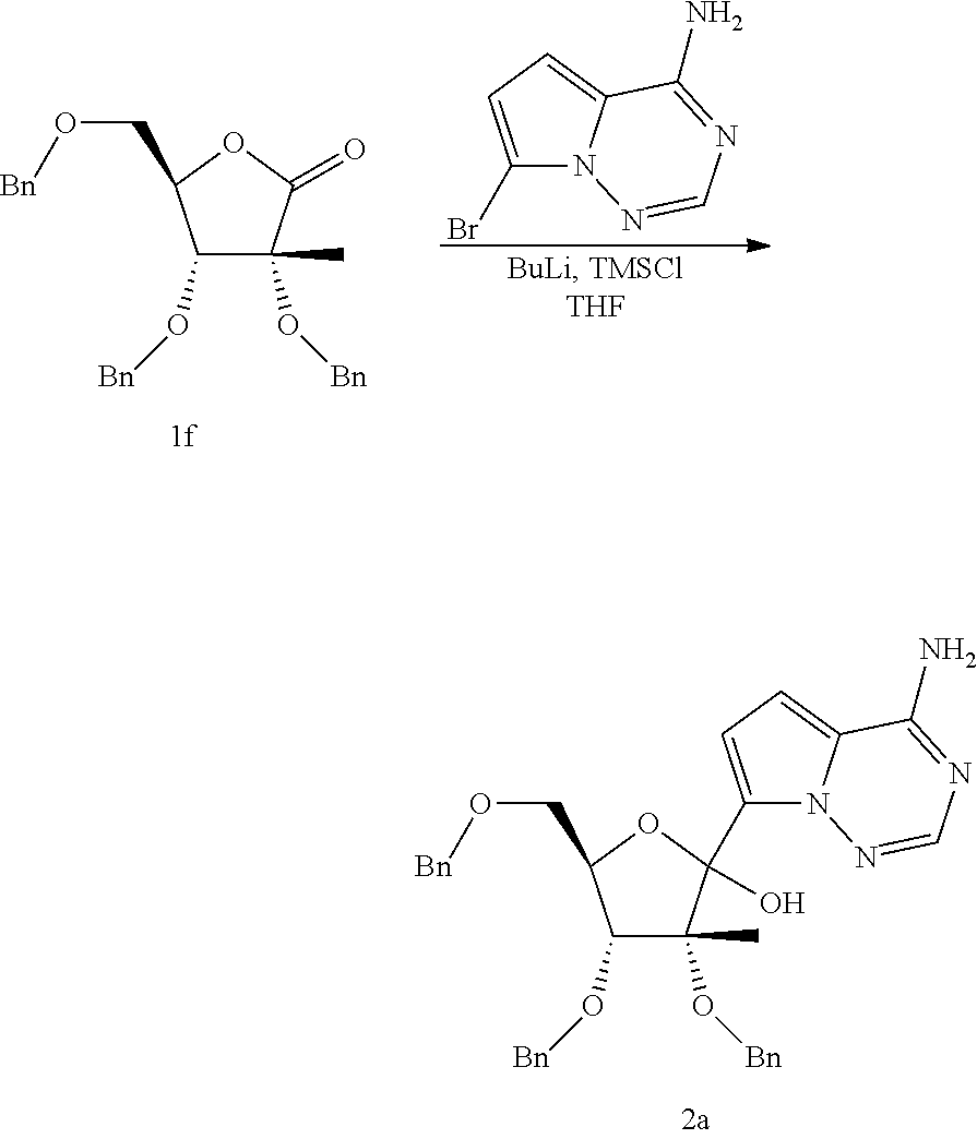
C1(O[Bn])C(C)(O[Bn])C(C2=CC=C3N2N=CN=C3N)(O)OC1CO[Bn].C1(O[Bn])C(C)(O[Bn])C(=O)OC1CO[Bn].C1(Br)=CC=C2N1N=CN=C2N
